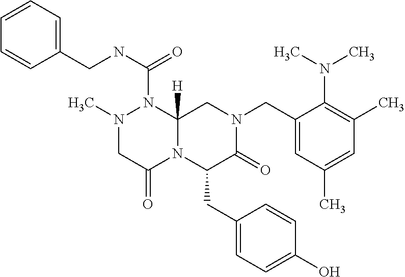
C1=CC=C(CNC(=O)N2N(C)CC(=O)N3C2([H])CN(CC2=CC(C)=CC(C)=C2N(C)C)C(=O)C3CC2=CC=C(O)C=C2)C=C1
